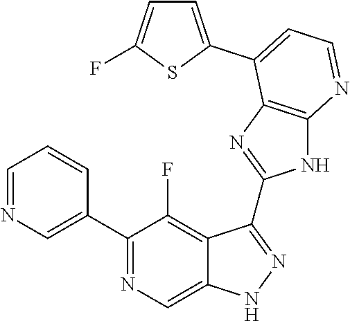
C1=NC=C(C2=NC=C3C(=C2F)C(C2=NC4=C(N2)N=CC=C4C2=CC=C(F)S2)=NN3)C=C1
